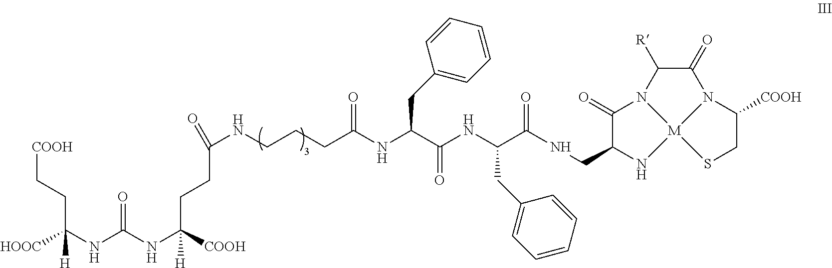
[COOH]CCC(NC(NC([COOH])(CCC(NCCCC(NC(C(NC(C(NCC1C(=O)N2C([R])C(=O)N3C([COOH])CS[M]23N1)=O)CC1=CC=CC=C1)=O)CC1=CC=CC=C1)=O)=O)[H])=O)([HOOC])[H]
